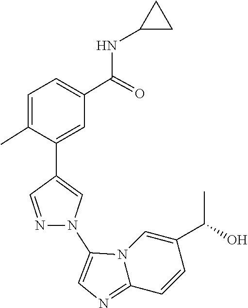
C1(C2=CN(C3=CN=C4C=CC(C(O)C)=CN43)N=C2)=CC(C(NC2CC2)=O)=CC=C1C
